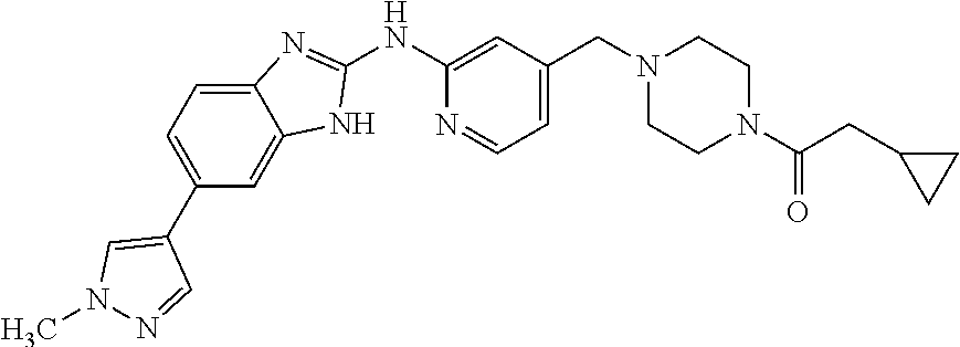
N1(C)N=CC(C2=CC=C3C(=C2)NC(NC2=CC(CN4CCN(C(CC5CC5)=O)CC4)=CC=N2)=N3)=C1
